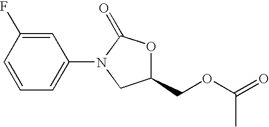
C1=C(F)C=CC=C1N1C(=O)OC(COC(C)=O)C1
